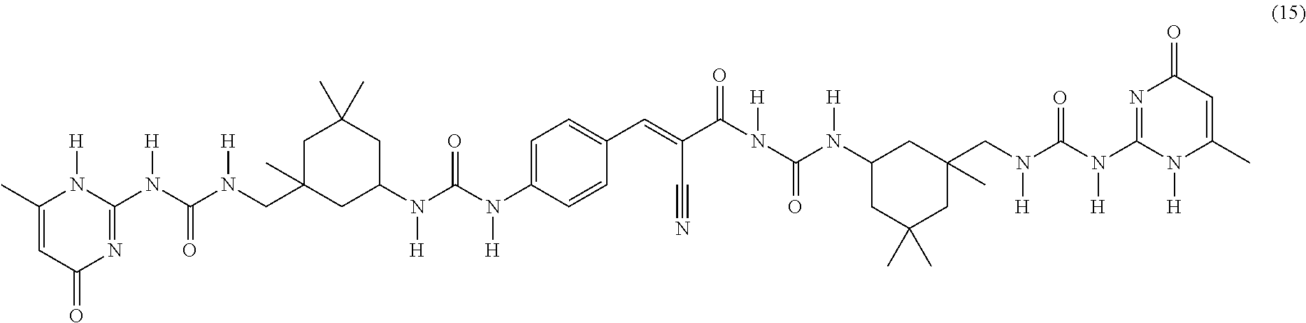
C1(C)=CC(=O)N=C(N(C(N(CC2(C)CC(N(C(N(C3=CC=C(C=C(C(N(C(N(C4CC(C)(C)CC(CN(C(N(C5=NC(=O)C=C(C)N5[H])[H])=O)[H])(C)C4)[H])=O)[H])=O)C#N)C=C3)[H])=O)[H])CC(C)(C)C2)[H])=O)[H])N1[H]
